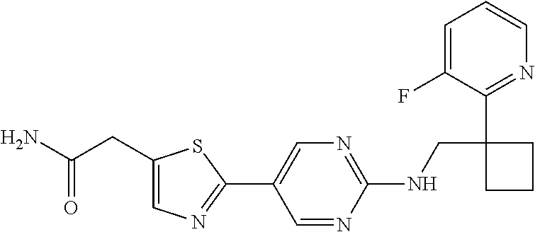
C1(C2=CN=C(NCC3(C4=NC=CC=C4F)CCC3)N=C2)=NC=C(CC(N)=O)S1
